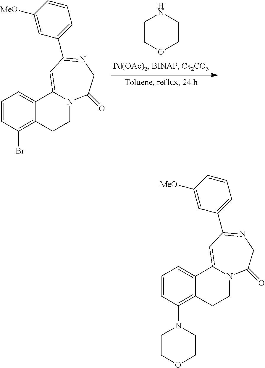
C1=CC(Br)=C2C(=C1)C1=CC(C3=CC=CC([MeO])=C3)=NCC(=O)N1CC2.C1COCCN1.C1=CC(N2CCOCC2)=C2C(=C1)C1=CC(C3=CC=CC([MeO])=C3)=NCC(=O)N1CC2
